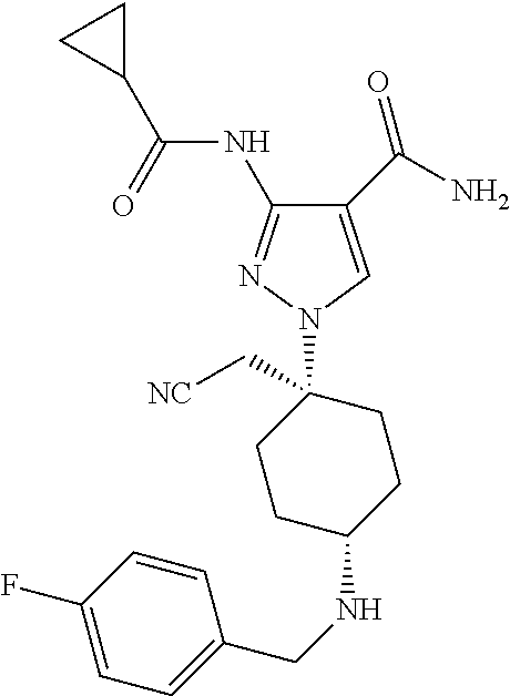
C1(C(N)=O)=CN(C2(C[NC])CCC(NCC3=CC=C(F)C=C3)CC2)N=C1NC(C1CC1)=O
